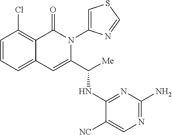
C1(Cl)=C2C(=CC=C1)C=C(C([Me])NC1=NC(N)=NC=C1[NC])N(C1=CSC=N1)C2=O
